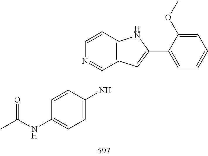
C1(OC)=CC=CC=C1C1=CC2=C(C=CN=C2NC2=CC=C(NC(=O)C)C=C2)N1
